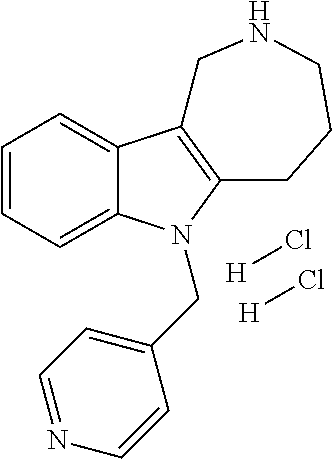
C1=CC=C2C(=C1)C1=C(N2CC2=CC=NC=C2)CCCNC1.[H]Cl.[H]Cl
